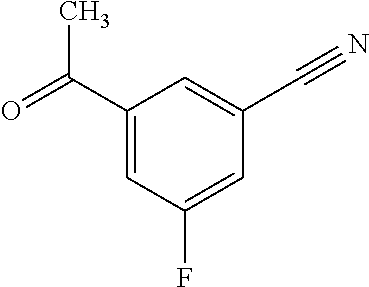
C1(C(=O)C)=CC(F)=CC(C#N)=C1
